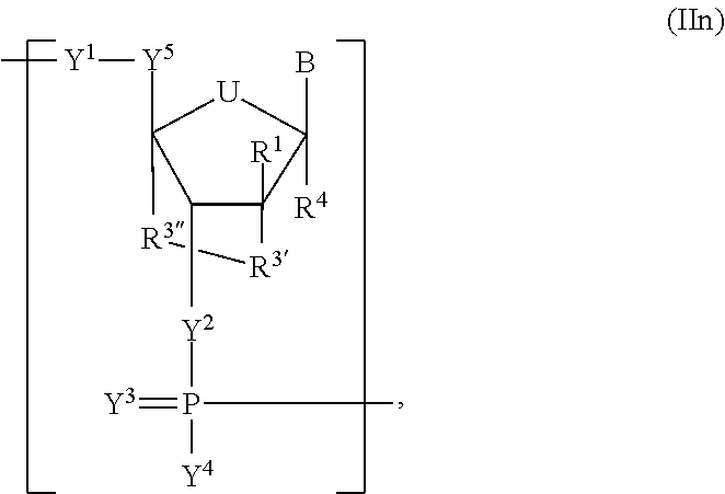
C12([R1])C(B)([R4])[U]C([Y5][Y1]C)([R3][R3]1)C2[Y2]P([Y4])(=[Y3])C
